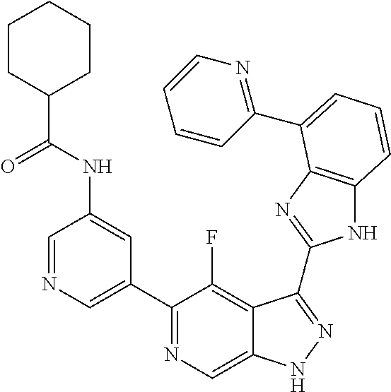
C1=NC=C(C2=NC=C3C(=C2F)C(C2=NC4=C(N2)C=CC=C4C2=NC=CC=C2)=NN3)C=C1NC(C1CCCCC1)=O
